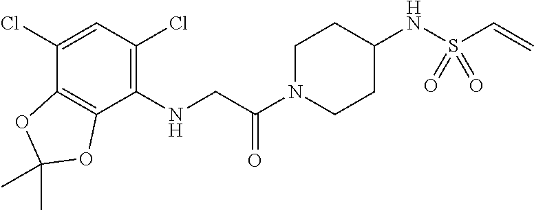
C1(Cl)=CC(Cl)=C(NCC(N2CCC(NS(C=C)(=O)=O)CC2)=O)C2=C1OC(C)(C)O2
